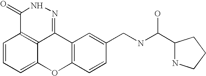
C1=CC=C2C3=C1C(=O)NN=C3C1=C(O2)C=CC(CNC(C2NCCC2)O)=C1
